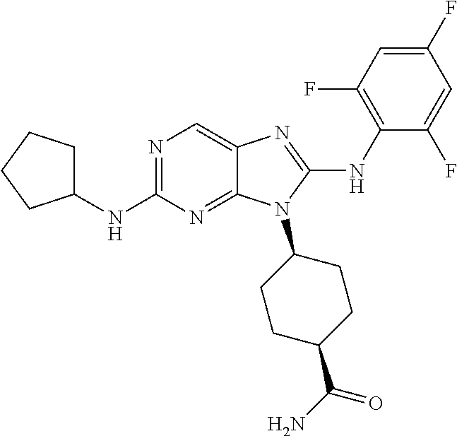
N1=C(NC2CCCC2)N=C2C(=C1)N=C(NC1=C(F)C=C(F)C=C1F)N2C1CCC(C(N)=O)CC1
